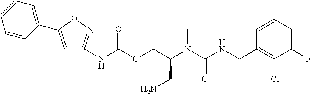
C1=CC(CNC(N(C)C(COC(NC2=NOC(C3=CC=CC=C3)=C2)=O)CN)=O)=C(Cl)C(F)=C1
